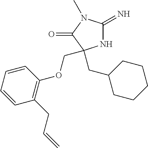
N1C(=N)N(C)C(=O)C1(CC1CCCCC1)COC1=C(CC=C)C=CC=C1
